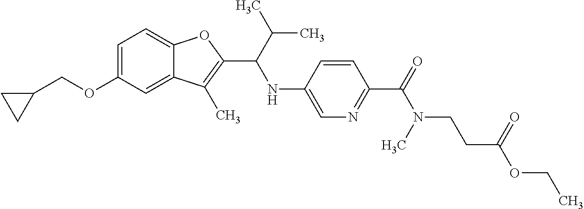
O(C1=CC=C2C(=C1)C(C)=C(C(NC1=CN=C(C(N(CCC(=O)OCC)C)=O)C=C1)C(C)C)O2)CC1CC1
